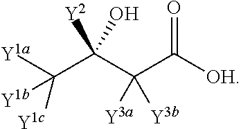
[Y1a]C([Y1b])(C([Y2])(C(C(=O)[OH])([Y3b])[Y3a])O)[Y1c]
